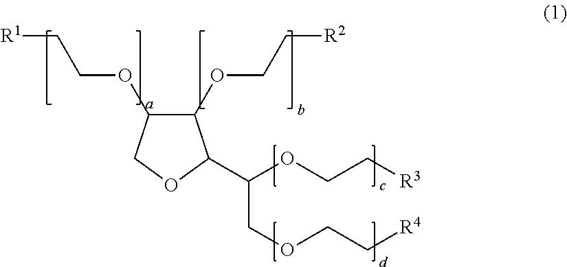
[R1]CCOC1C(OCC[R2])C(C(COCC[R4])OCC[R3])OC1
